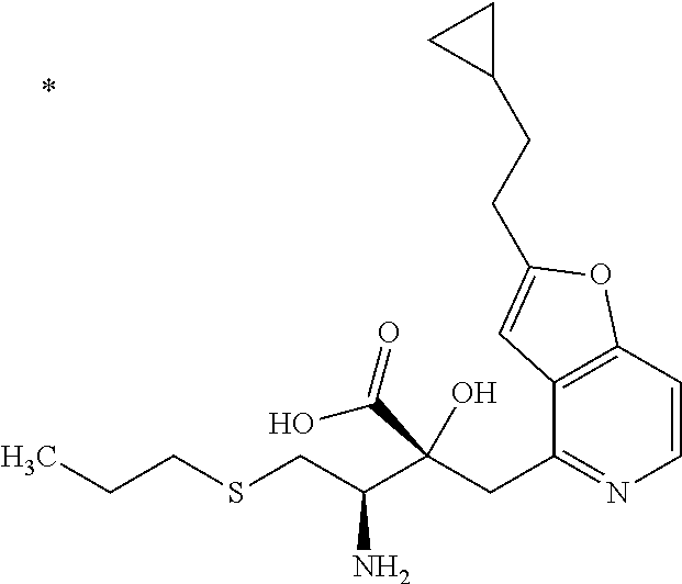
C12=C(C=CN=C1CC(C(CSCCC)N)(O)C(=O)O)OC(CCC1CC1)=C2
